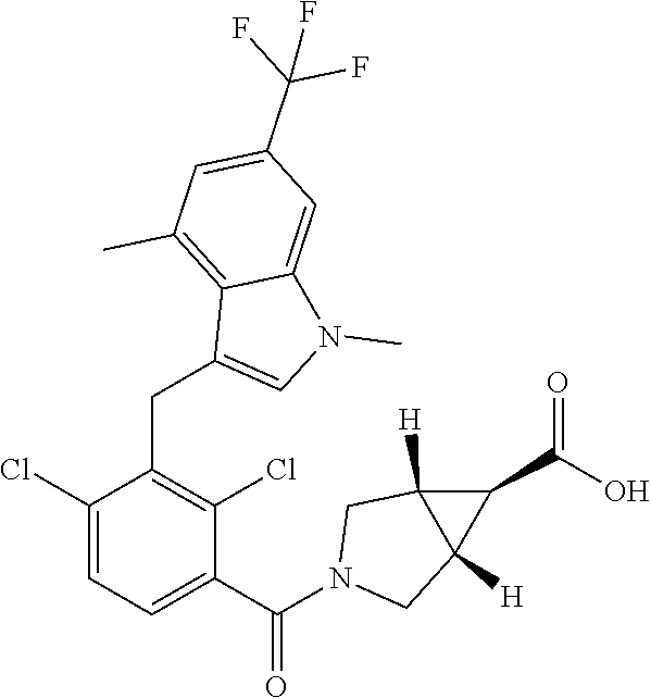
C1(Cl)=CC=C(C(N2CC3([H])C([H])(C2)C3C(O)=O)=O)C(Cl)=C1CC1=CN(C)C2=CC(C(F)(F)F)=CC(C)=C12
